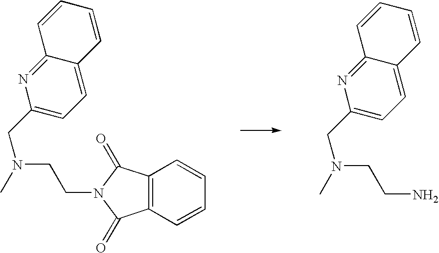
C12=C(C=CC=C1)C(=O)N(CCN(CC1=CC=C3C(=N1)C=CC=C3)C)C2=O.NCCN(CC1=CC=C2C(=N1)C=CC=C2)C
